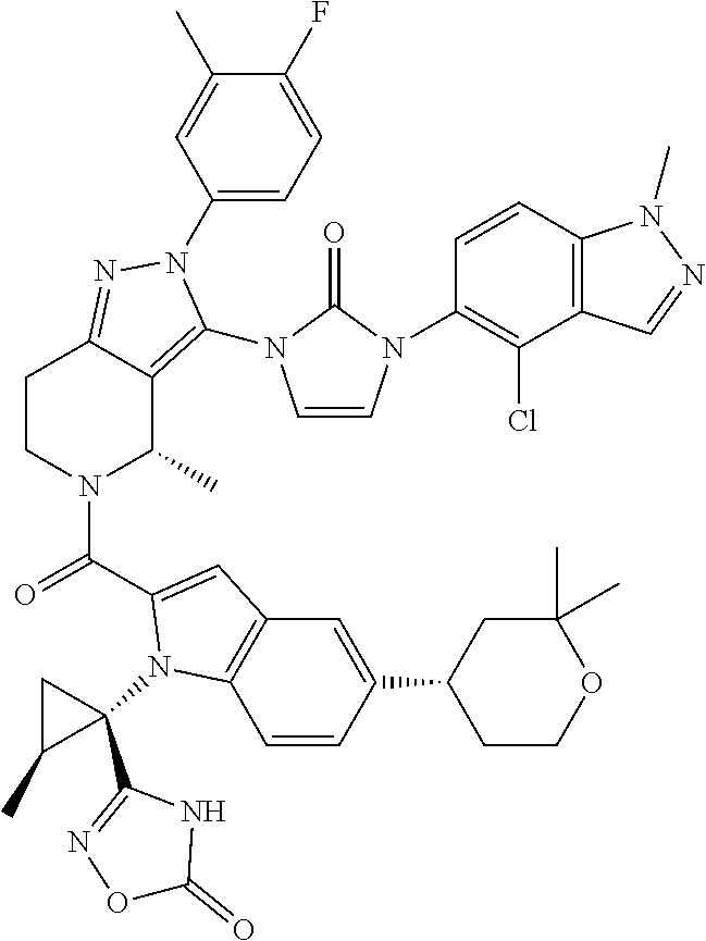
C1=CN(C2=C(Cl)C3=C(C=C2)N(C)N=C3)C(=O)N1C1=C2C(C)N(C(=O)C3=CC4=C(C=CC(C5CCOC(C)(C)C5)=C4)N3C3(C4=NOC(=O)N4)CC3C)CCC2=NN1C1=CC=C(F)C(C)=C1
